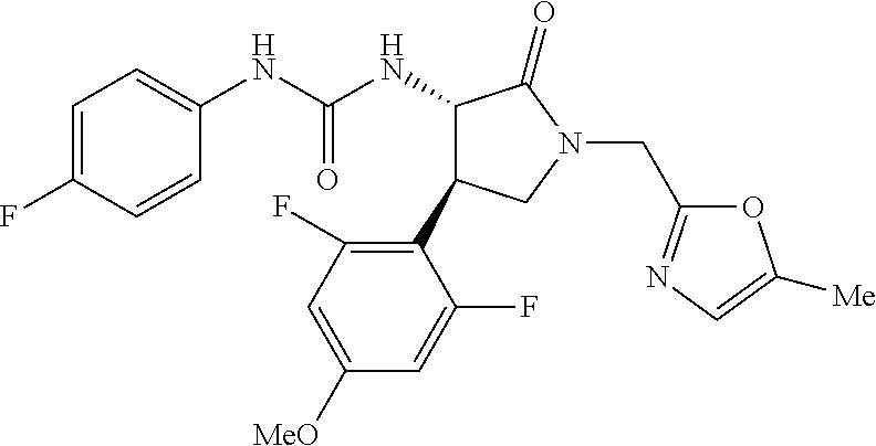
C1=C(F)C=CC(NC(NC2C(C3=C(F)C=C([OMe])C=C3F)CN(CC3=NC=C([Me])O3)C2=O)=O)=C1
